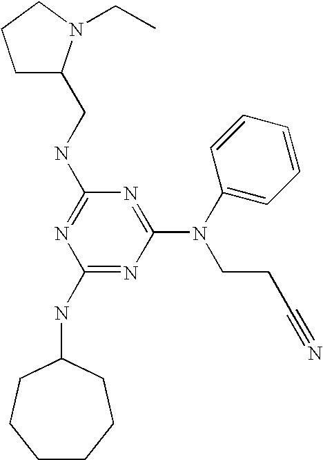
C1(NC2CCCCCC2)=NC(N(CCC#N)C2=CC=CC=C2)=NC(NCC2CCCN2CC)=N1
